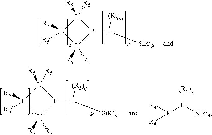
[L]1([R5])([R5])[L]([R5])([R5])[L]([R5])([R5])P1[L]([SiR3])[(R5)q].[L]1([R5])([R5])[L]([R5])([R5])[L]([R5])([R5])P1[L]([SiR3])[(R5)q].[R4]P([L]([SiR3])[(R5)q])[R3]
